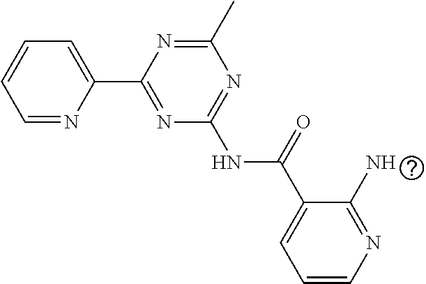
C1=NC(C2=NC(NC(C3=CC=CN=C3N)=O)=NC(C)=N2)=CC=C1
